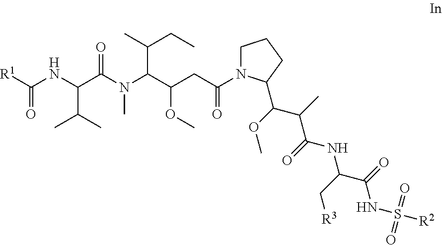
[R1]C(NC(C(N(C(C(OC)CC(=O)N1CCCC1C(C(C(NC(C(=O)NS(=O)(=O)[R2])C[R3])=O)C)OC)C(C)CC)C)=O)C(C)C)=O
